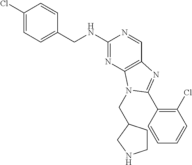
C1(Cl)=CC=C(CNC2=NC3=C(C=N2)N=C(C2=C(Cl)C=CC=C2)N3CC2CCNC2)C=C1
